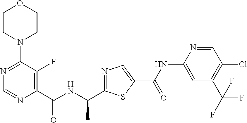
N1=C(N2CCOCC2)C(F)=C(C(NC(C2=NC=C(C(=O)NC3=CC(C(F)(F)F)=C(Cl)C=N3)S2)C)=O)N=C1
